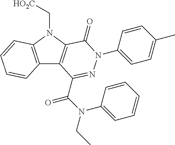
C12=C(N(C[HO2C])C3=C1C(C(N(CC)C1=CC=CC=C1)=O)=NN(C1=CC=C(C)C=C1)C3=O)C=CC=C2
